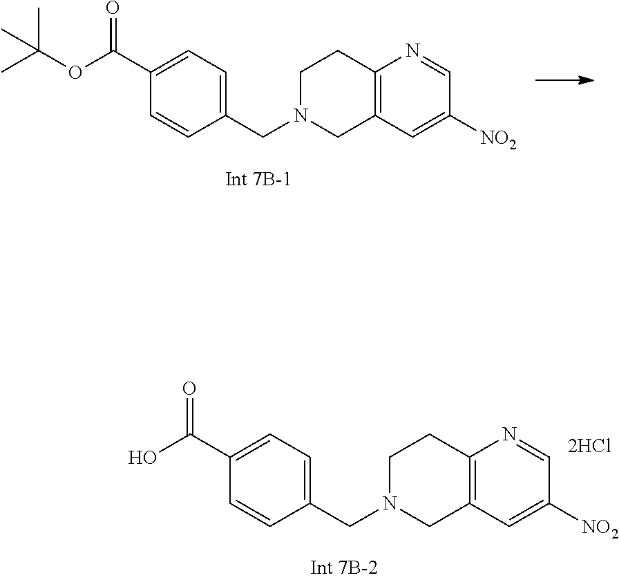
C1N(CC2=CC=C(C(O)=O)C=C2)CC2=C(C1)N=CC([NO2])=C2.C1N(CC2=CC=C(C(OC(C)(C)C)=O)C=C2)CC2=C(C1)N=CC([NO2])=C2
